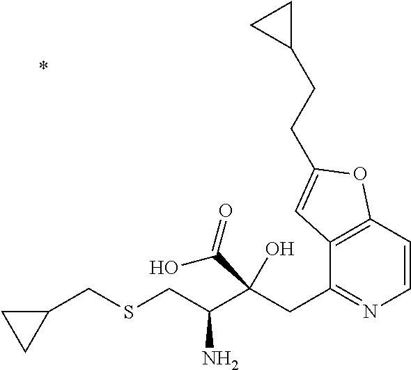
C12=C(C=CN=C1CC(C(CSCC1CC1)N)(O)C(=O)O)OC(CCC1CC1)=C2
